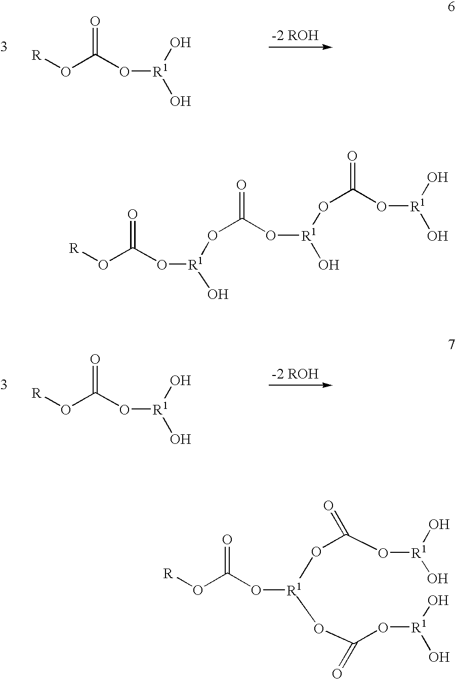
[R]OC(O[R1](O)O)=O.[R]OC(O[R1](O)O)=O.O(C(O[R1](O)OC(O[R1](O)O)=O)=O)[R1](O)OC(O[R])=O.[R]OC(O[R1](OC(O[R1](O)O)=O)OC(O[R1](O)O)=O)=O
